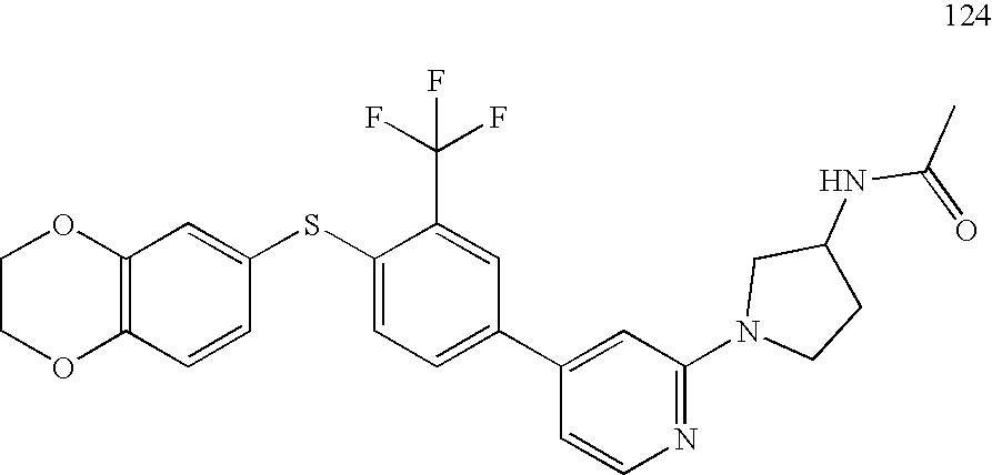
C1COC2=C(O1)C=C(SC1=CC=C(C3=CC(N4CCC(NC(=O)C)C4)=NC=C3)C=C1C(F)(F)F)C=C2
